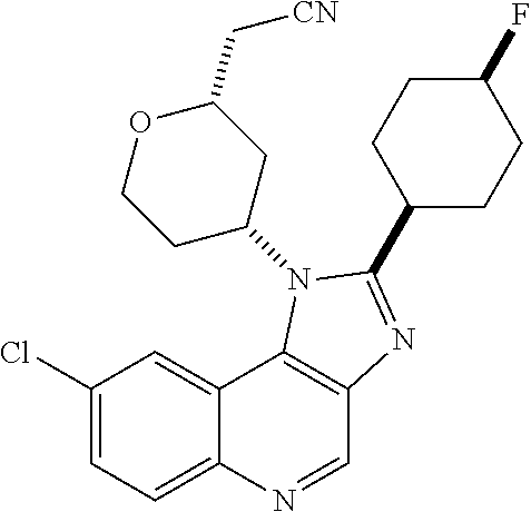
C1(Cl)=CC=C2C(=C1)C1=C(C=N2)N=C(C2CCC(F)CC2)N1C1CC(C[CN])OCC1
